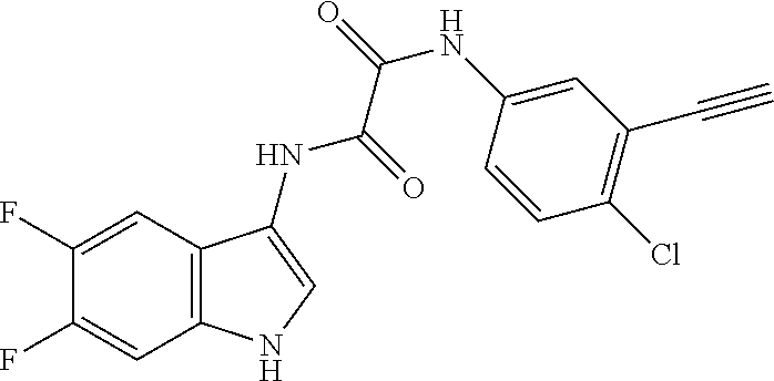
C1(F)=CC2=C(C=C1F)NC=C2NC(=O)C(=O)NC1=CC(C#C)=C(Cl)C=C1
